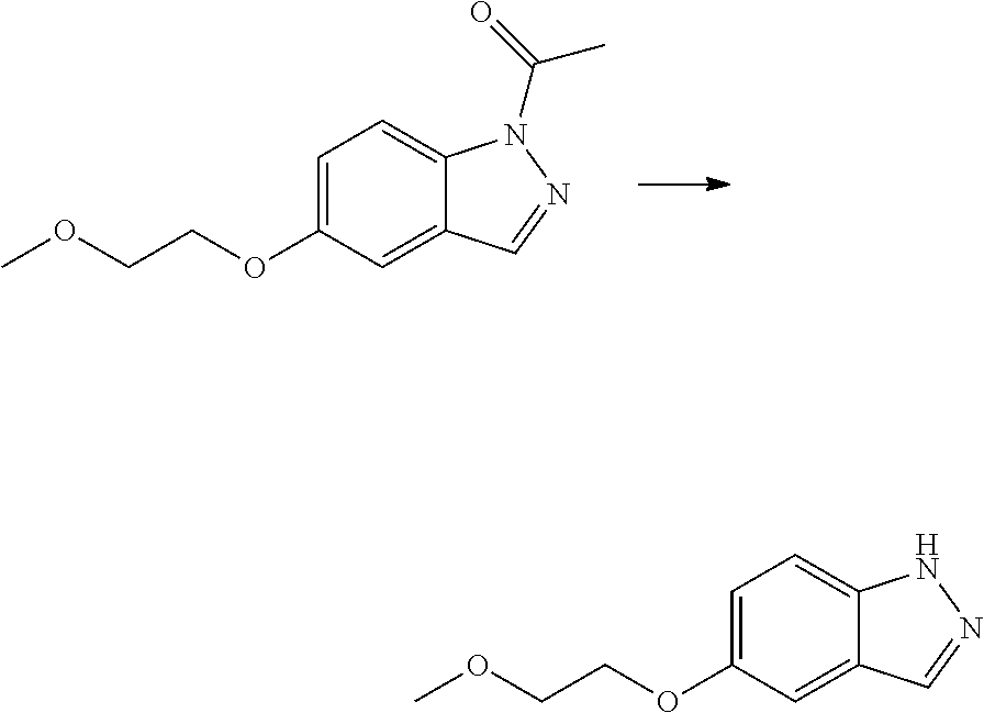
C1(OCCOC)=CC=C2C(=C1)C=NN2C(=O)C.C1(OCCOC)=CC=C2C(=C1)C=NN2
